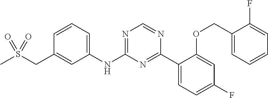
C1=CC=C(NC2=NC=NC(C3=CC=C(F)C=C3OCC3=CC=CC=C3F)=N2)C=C1CS(C)(=O)=O
